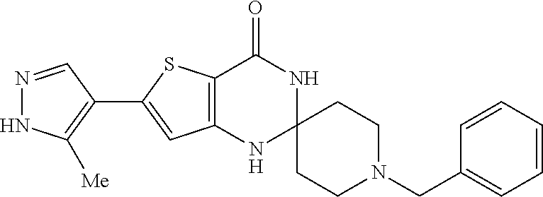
N1=CC(C2=CC3=C(S2)C(=O)NC2(N3)CCN(CC3=CC=CC=C3)CC2)=C([Me])N1
